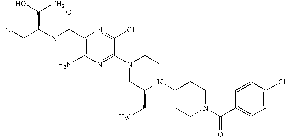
C1(C(NC(CO)C(C)O)=O)=C(N)N=C(N2CC(CC)N(C3CCN(C(C4=CC=C(Cl)C=C4)=O)CC3)CC2)C(Cl)=N1
